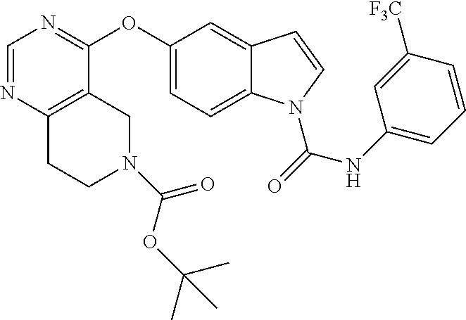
O(C1=CC=C2C(=C1)C=CN2C(=O)NC1=CC=CC([F3C])=C1)C1=NC=NC2=C1CN(C(OC(C)(C)C)=O)CC2
